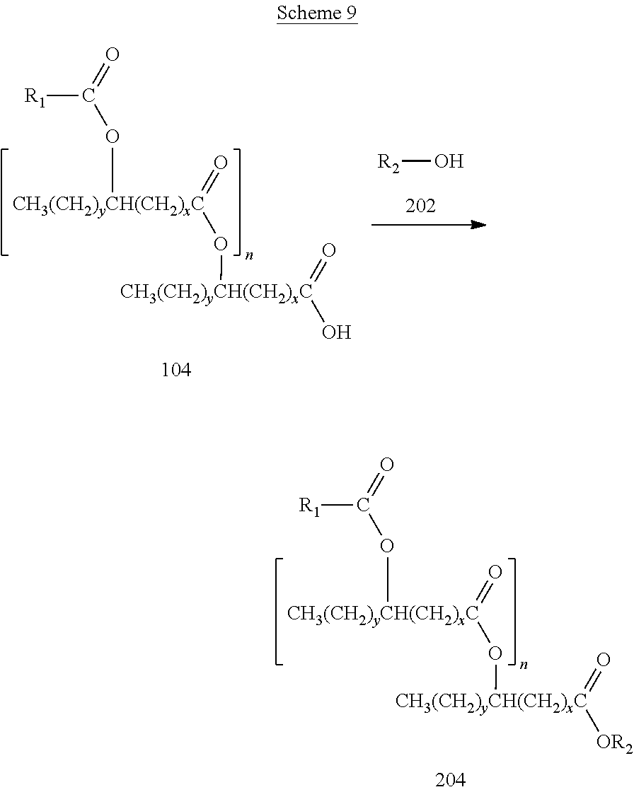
[CH3(CH2)yCH(CH2)xC](=O)(O[CH3(CH2)yCH(CH2)xC](=O)O)OC([R1])=O.[R2]O.[CH3(CH2)yCH(CH2)xC](=O)(O[CH3(CH2)yCH(CH2)xC](=O)[OR2])OC([R1])=O
